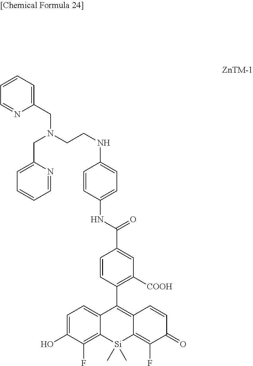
C1(CN(CCNC2=CC=C(NC(=O)C3=CC([COOH])=C(C4=C5C(=C(F)C(=O)C=C5)[Si](C)(C)C5=C(F)C(O)=CC=C45)C=C3)C=C2)CC2=CC=CC=N2)=CC=CC=N1
